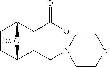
c1cC2C(CN3CC[X]CC3)C(C(=O)[O-])C1O2
